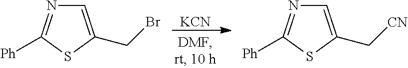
[KCN].C1=C(CBr)SC([Ph])=N1.C1=C(C[CN])SC([Ph])=N1
